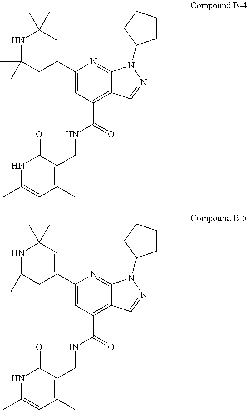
N1C(C)=CC(C)=C(CNC(C2=C3C(=NC(C4CC(C)(C)NC(C)(C)C4)=C2)N(C2CCCC2)N=C3)=O)C1=O.N1C(C)=CC(C)=C(CNC(C2=C3C(=NC(C4=CC(C)(C)NC(C)(C)C4)=C2)N(C2CCCC2)N=C3)=O)C1=O
